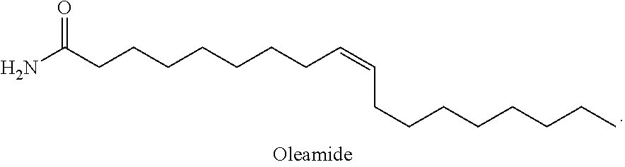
NC(CCCCCCCC=CCCCCCCCC)=O
